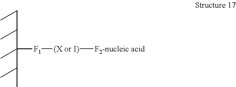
[F1](C(C(C)CC)(C(C)C)C)[(X or I)][F2-nucleic acid]
